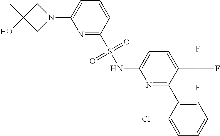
N1=C(S(NC2=CC=C(C(F)(F)F)C(C3=CC=CC=C3Cl)=N2)(=O)=O)C=CC=C1N1CC(O)(C)C1
